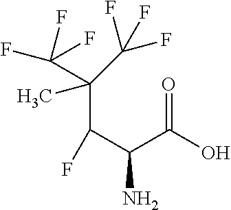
C(C(C(C(=O)O)N)F)(C(F)(F)F)(C)C(F)(F)F
